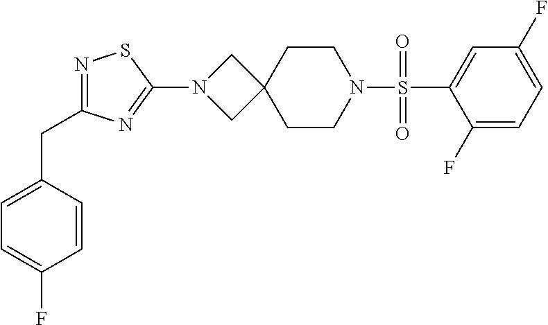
C1(F)=CC=C(F)C=C1S(N1CCC2(CC1)CN(C1=NC(CC3=CC=C(F)C=C3)=NS1)C2)(=O)=O
